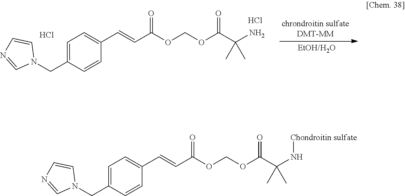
N1(CC2=CC=C(C=CC(OCOC(C(N[Chondroitin sulfate])(C)C)=O)=O)C=C2)C=CN=C1.N1(CC2=CC=C(C=CC(OCOC(C(N)(C)C)=O)=O)C=C2)C=CN=C1.Cl.Cl
